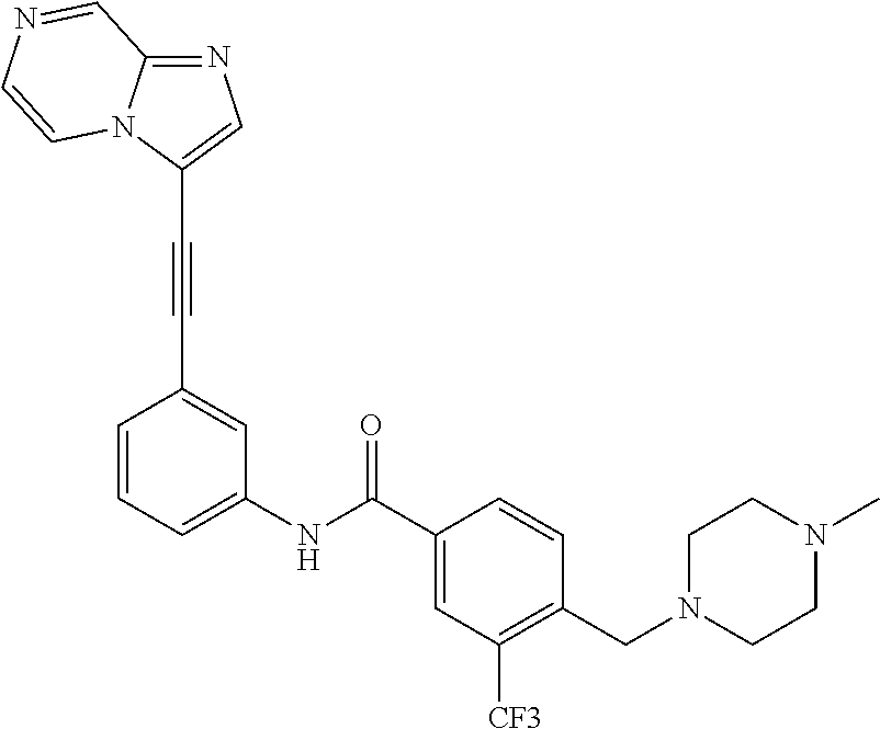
N1=C2N(C(C#CC3=CC(NC(C4=CC([CF3])=C(CN5CCN(C)CC5)C=C4)=O)=CC=C3)=C1)C=CN=C2
